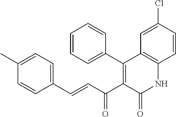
C1(C)=CC=C(C=CC(C2=C(C3=CC=CC=C3)C3=C(NC2=O)C=CC(Cl)=C3)=O)C=C1
